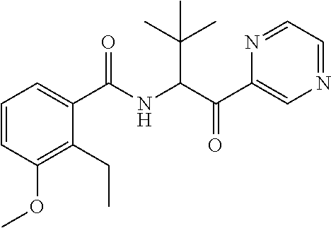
C1=CC(OC)=C(CC)C(C(NC(C(C2=CN=CC=N2)=O)C(C)(C)C)=O)=C1
